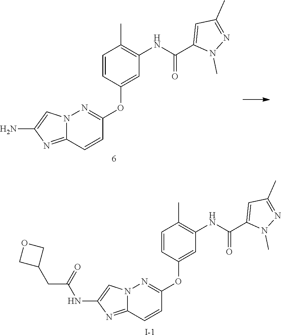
N12C(=NC(N)=C1)C=CC(OC1=CC(NC(C3=CC(C)=NN3C)=O)=C(C)C=C1)=N2.N12C(=NC(NC(CC3COC3)=O)=C1)C=CC(OC1=CC(NC(C3=CC(C)=NN3C)=O)=C(C)C=C1)=N2.[I-]
